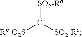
[SO2-Ra][C-]([SO2-Rc])[Rb-O2S]
